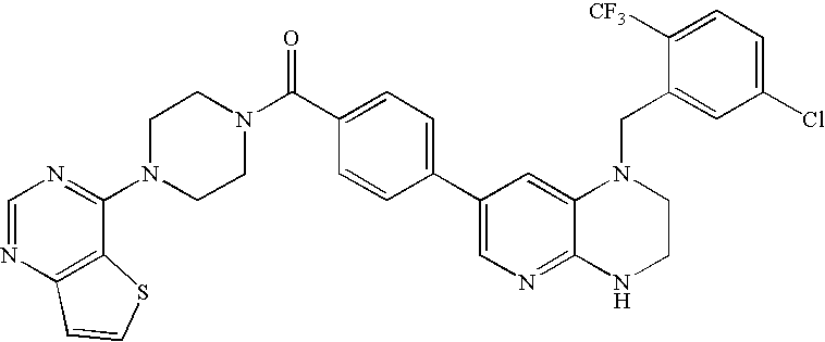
C1(C2=CC=C(C(=O)N3CCN(C4=NC=NC5=C4SC=C5)CC3)C=C2)=CN=C2C(=C1)N(CC1=CC(Cl)=CC=C1[CF3])CCN2
